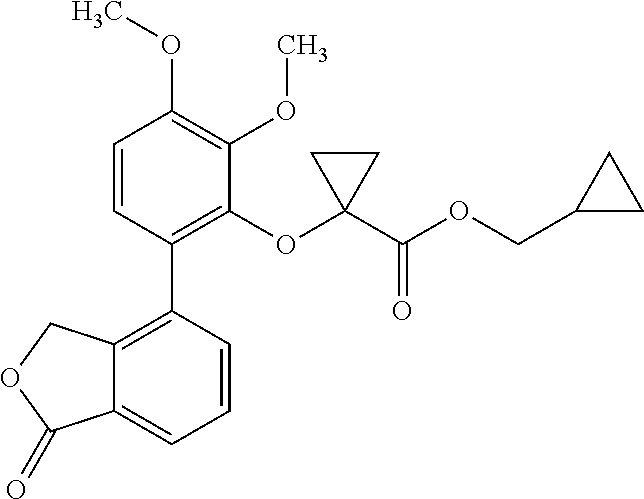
C12=C(C3=C(OC4(C(OCC5CC5)=O)CC4)C(OC)=C(OC)C=C3)C=CC=C1C(=O)OC2
